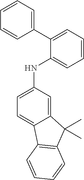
N(C1=CC=C2C(=C1)C(C)(C)C1=C2C=CC=C1)C1=CC=CC=C1C1=CC=CC=C1
